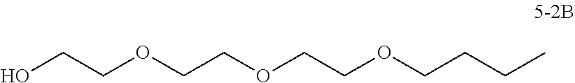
OCCOCCOCCOCCCC
